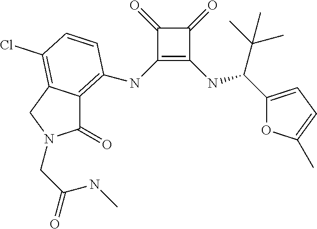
C1(=O)C(NC2=C3C(=O)N(CC(=O)NC)CC3=C(Cl)C=C2)=C(NC(C(C)(C)C)C2=CC=C(C)O2)C1=O
